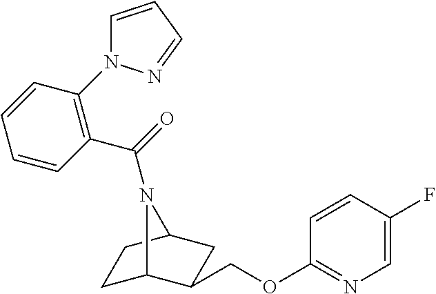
C1C2C(COC3=NC=C(F)C=C3)CC(C1)N2C(=O)C1=C(N2C=CC=N2)C=CC=C1
